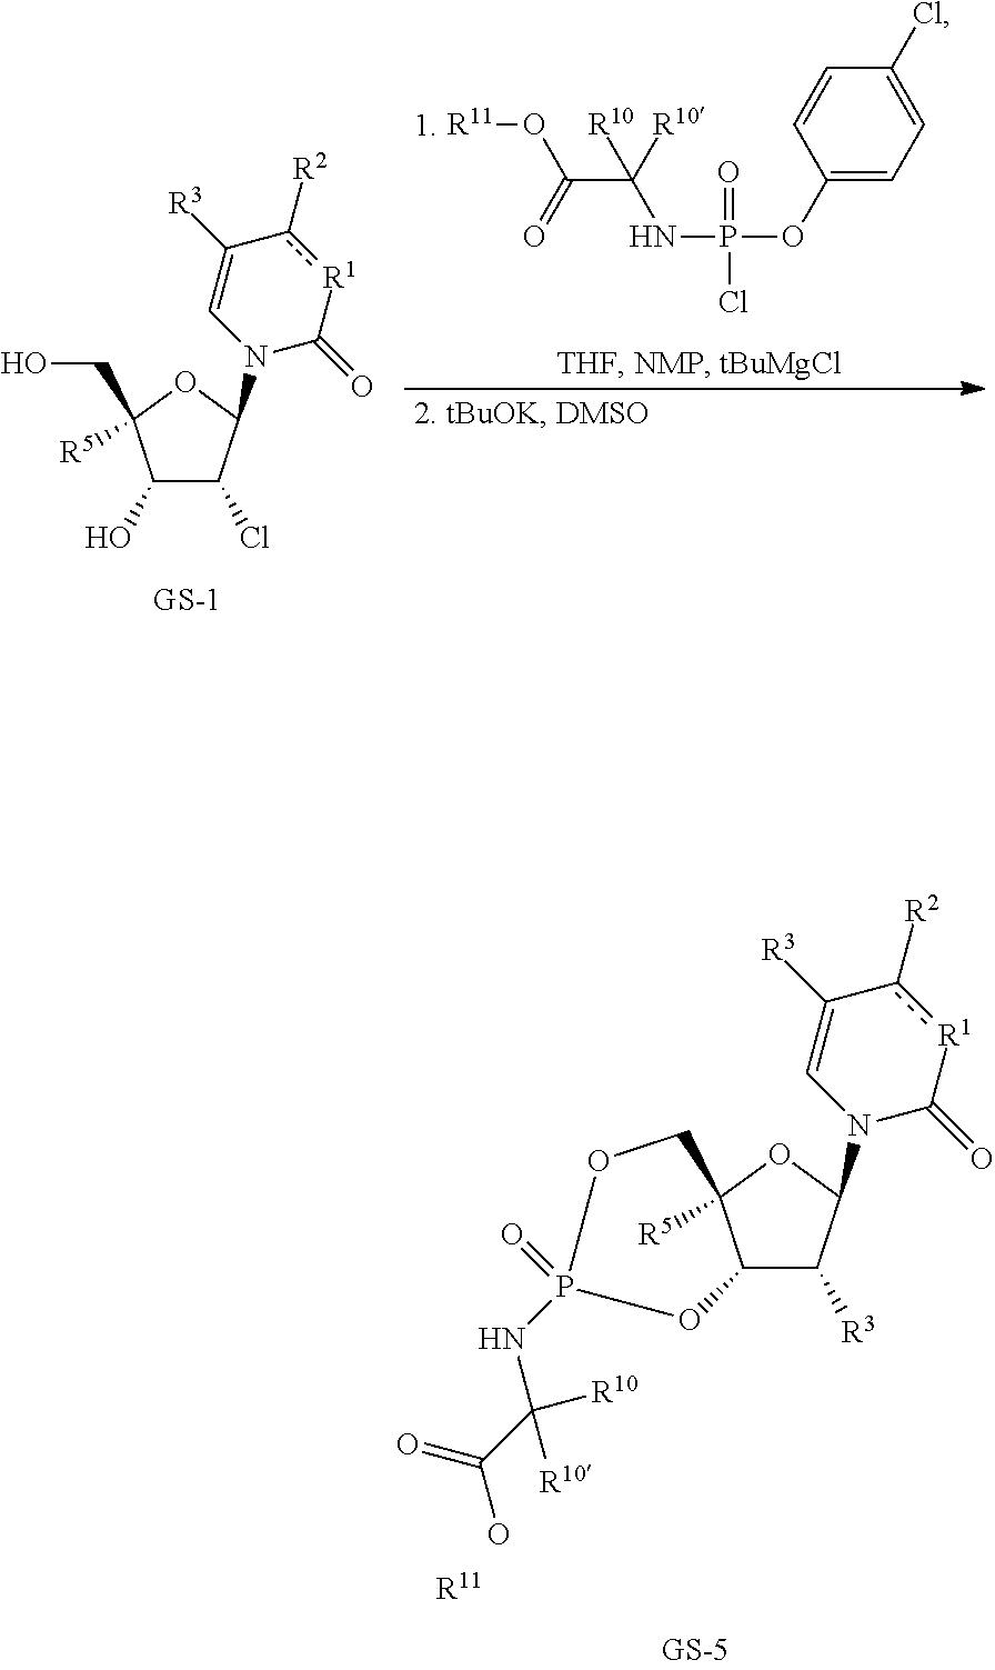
C1(OP(NC(C(=O)O[R11])([R10])[R10])(=O)Cl)=CC=C(Cl)C=C1.C1(O)C(Cl)C(N2C(=O)[R1]c([R2])C([R3])=C2)OC1(CO)[R5].C1([R3])C(N2C(=O)[R1]c([R2])C([R3])=C2)OC2([R5])COP(NC(C(O)=O)([R10])[R10])(=O)OC12.[R11]
